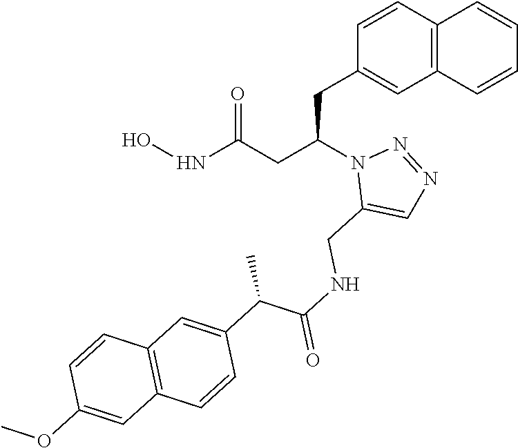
C1(CC(CC(=O)NO)N2C(CNC(=O)C(C3=CC4=C(C=C3)C=C(OC)C=C4)C)=CN=N2)=CC2=C(C=C1)C=CC=C2
